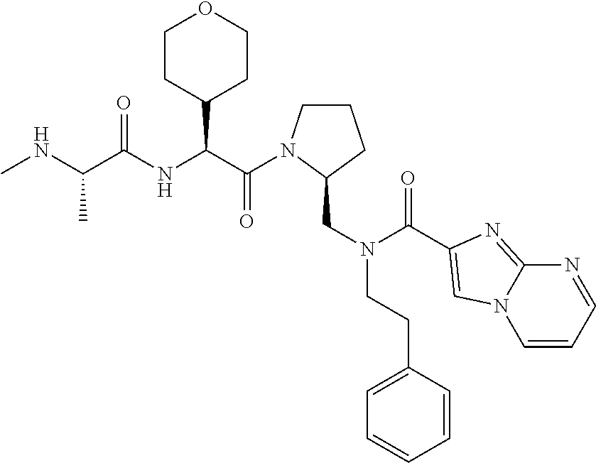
CNC(C(NC(C(=O)N1CCCC1CN(CCC1=CC=CC=C1)C(=O)C1=CN2C=CC=NC2=N1)C1CCOCC1)=O)C
